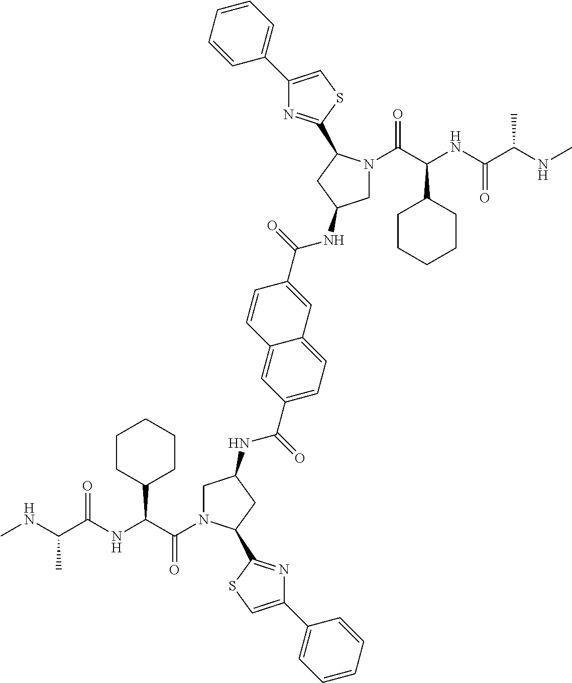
C(C(NC(C(NC)C)=O)C1CCCCC1)(=O)N1CC(NC(C2=CC=C3C(=C2)C=CC(C(=O)NC2CN(C(=O)C(C4CCCCC4)NC(C(C)NC)=O)C(C4=NC(C5=CC=CC=C5)=CS4)C2)=C3)=O)CC1C1=NC(C2=CC=CC=C2)=CS1
